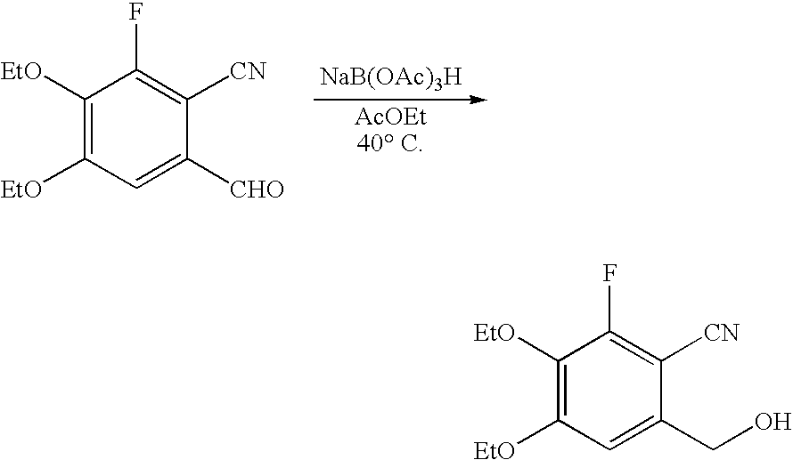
C1([EtO])=C([EtO])C=C([CHO])C([CN])=C1F.[NaB(OAc)3H].C1([EtO])=C([EtO])C=C(CO)C([CN])=C1F
